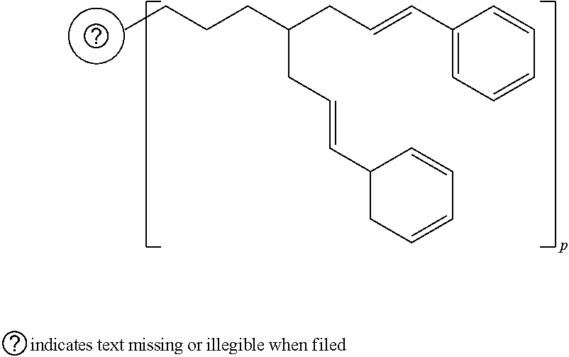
C(CCC(CC=CC1=CC=CC=C1)CC=CC1CC=CC=C1)C
